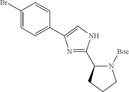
N1=C(C2N([Boc])CCC2)NC=C1C1=CC=C(Br)C=C1
